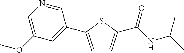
C1=C(C2=CC(OC)=CN=C2)SC(C(NC(C)C)=O)=C1
